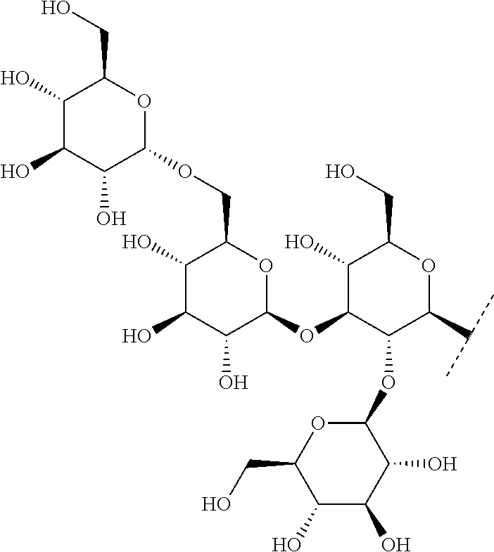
C1(O)C(O)C(O)C(OC2C(O)C(CO)OC(C(C)C)C2OC2OC(CO)C(O)C(O)C2O)OC1COC1C(O)C(O)C(O)C(CO)O1
